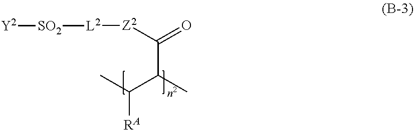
CC(C(C)C([Z2][L2][SO2][Y2])=O)[RA]
